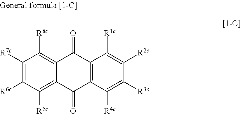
C1([R7c])=C([R6c])C([R5c])=C2C(=C1[R8c])C(=O)C1=C(C([R4c])=C([R3c])C([R2c])=C1[R1c])C2=O
